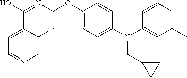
C1=C2C(=CN=C1)N=C(OC1=CC=C(N(C3=CC(C)=CC=C3)CC3CC3)C=C1)N=C2O
